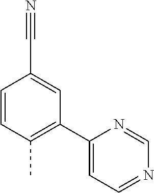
C1=CC(C)=C(C2=CC=NC=N2)C=C1C#N
